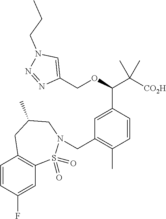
C1(COC(C([CO2H])(C)C)C2=CC(CN3S(=O)(=O)C4=C(C=CC(F)=C4)CC(C)C3)=C(C)C=C2)=CN(CCC)N=N1
